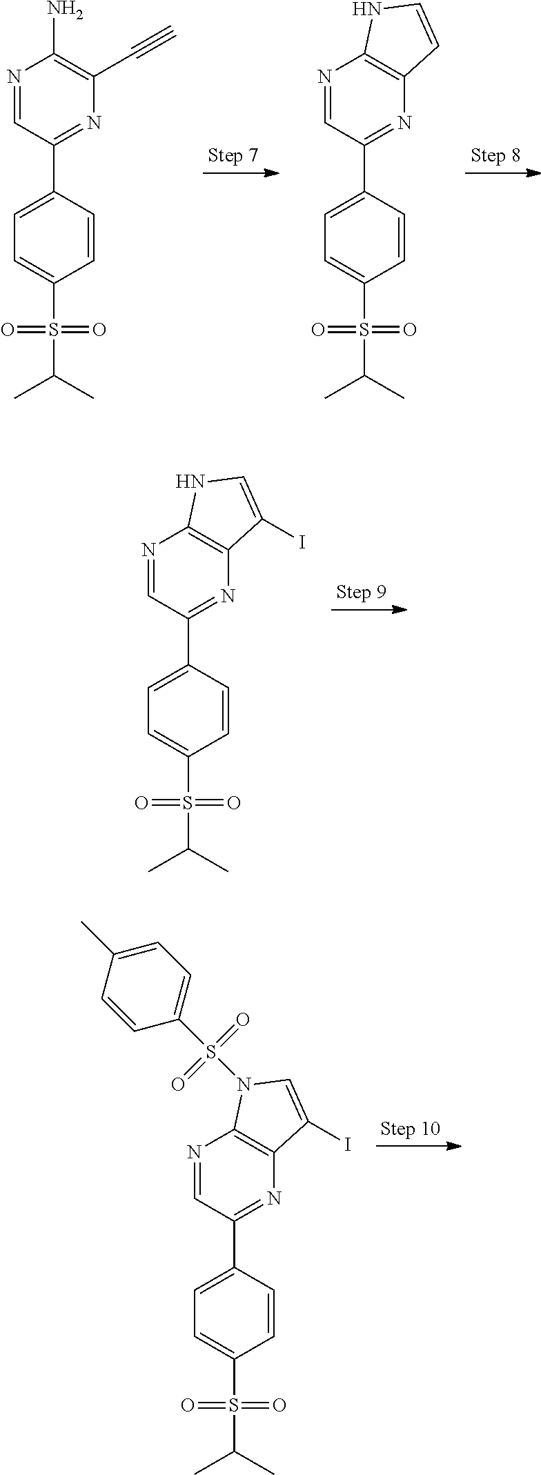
N1=CC(C2=CC=C(S(C(C)C)(=O)=O)C=C2)=NC(C#C)=C1N.N1=CC(C2=CC=C(S(C(C)C)(=O)=O)C=C2)=NC2=C1NC=C2.N1=CC(C2=CC=C(S(C(C)C)(=O)=O)C=C2)=NC2=C1NC=C2I.N1=CC(C2=CC=C(S(C(C)C)(=O)=O)C=C2)=NC2=C1N(S(C1=CC=C(C)C=C1)(=O)=O)C=C2I
